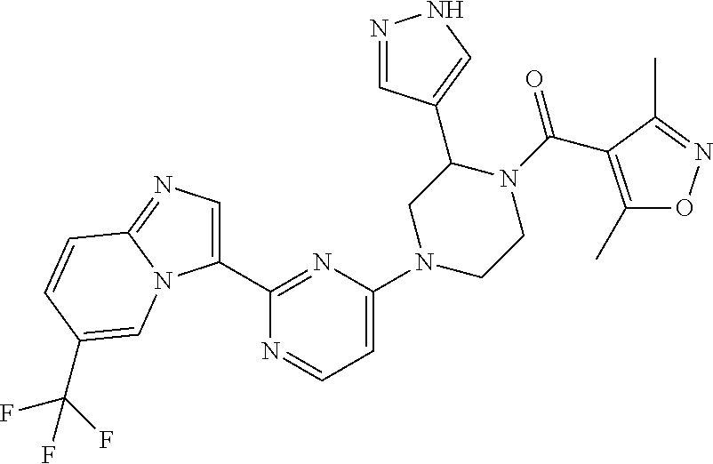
N1=CC(C2CN(C3=CC=NC(C4=CN=C5N4C=C(C(F)(F)F)C=C5)=N3)CCN2C(=O)C2=C(C)ON=C2C)=CN1
